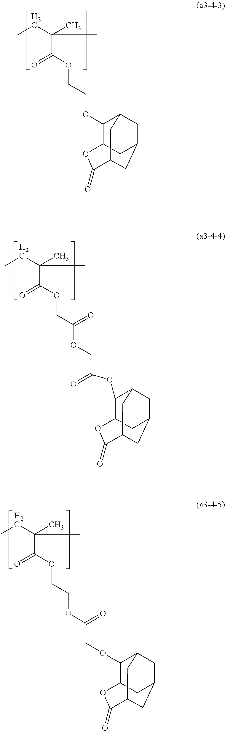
C(C(OCCOC1C2CC3CC1CC(C(=O)O2)C3)=O)(CC)(C)C.C(C(OCC(OCC(OC1C2CC3CC1CC(C(=O)O2)C3)=O)=O)=O)(CC)(C)C.C(C(OCCOC(COC1C2CC3CC1CC(C(=O)O2)C3)=O)=O)(CC)(C)C
